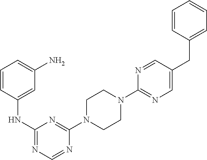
C1(N2CCN(C3=NC(NC4=CC(N)=CC=C4)=NC=N3)CC2)=NC=C(CC2=CC=CC=C2)C=N1
